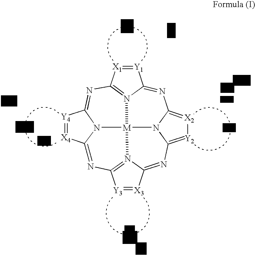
N1=C2N3=C(N=C4N5C(=NC6=N7C(=NC8=[Y2][X2]=C1N8[M]753)[X3]=[Y3]6)[X4]=[Y4]4)[X1]=[Y1]2
